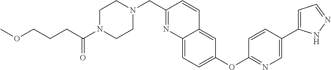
C(CC(N1CCN(CC2=NC3=CC=C(OC4=NC=C(C5=CC=NN5)C=C4)C=C3C=C2)CC1)=O)COC
